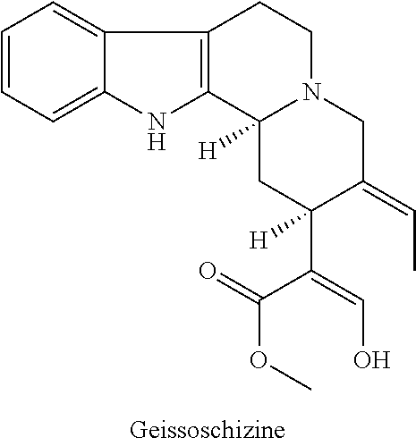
C1=CC=C2C(=C1)C1=C(N2)C2([H])N(CC1)CC(=CC)C(C(=CO)C(=O)OC)([H])C2
